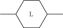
C1CC(C)CCC1C.[L]
